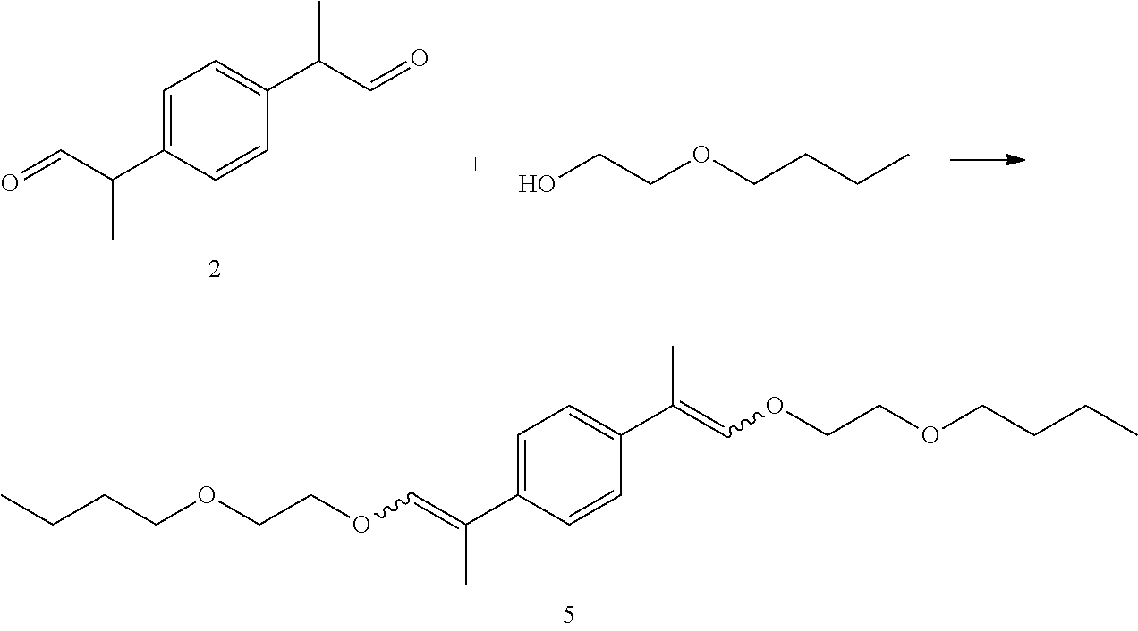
C1=C(C(C=O)C)C=CC(C(C=O)C)=C1.OCCOCCCC.C1=C(C(=COCCOCCCC)C)C=CC(C(=COCCOCCCC)C)=C1
